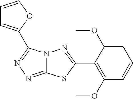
C1=C(OC)C(C2=NN3C(=NN=C3C3=CC=CO3)S2)=C(OC)C=C1
